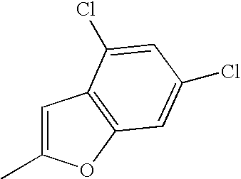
C1=C(C)OC2=C1C(Cl)=CC(Cl)=C2
